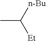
CC([n-Bu])[Et]
